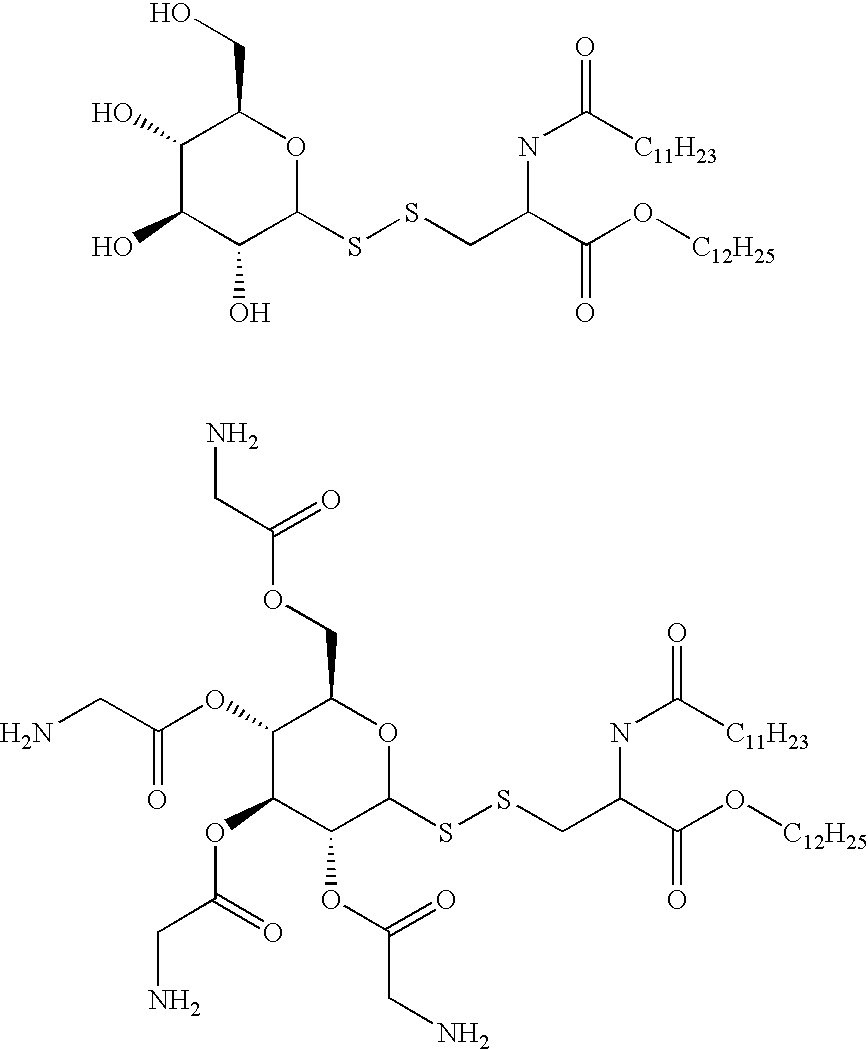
C1(O)C(O)C(O)C(SSCC(NC([C11H23])=O)C(O[C12H25])=O)OC1CO.C1(OC(CN)=O)C(OC(=O)CN)C(OC(CN)=O)C(SSCC(NC([C11H23])=O)C(O[C12H25])=O)OC1COC(CN)=O
